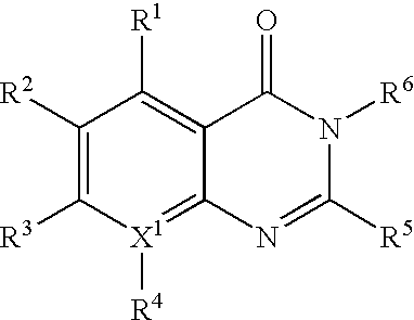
C1([R2])=C([R3])[X1]([R4])=C2C(=C1[R1])C(=O)N([R6])C([R5])=N2
